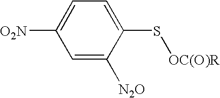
[O2N]C1=CC=C(S[OC(O)R])C([N2O])=C1
